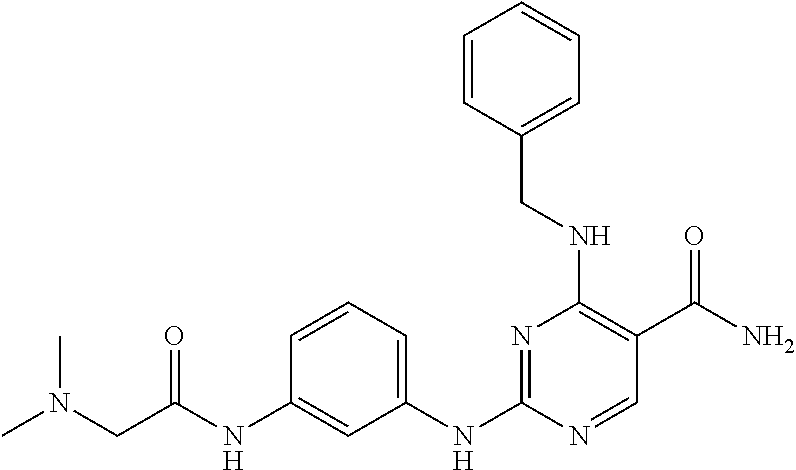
C1(NC2=NC(NCC3=CC=CC=C3)=C(C(=O)N)C=N2)=CC=CC(NC(=O)CN(C)C)=C1
